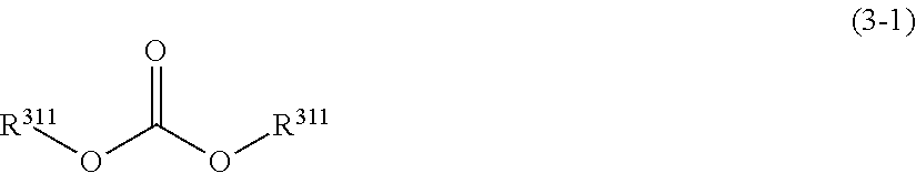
O=C(O[R311])O[R311]
